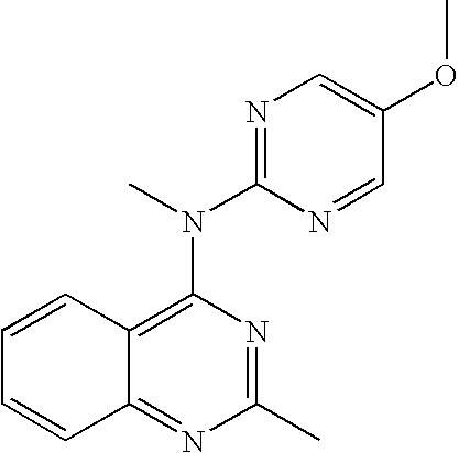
C12=NC(C)=NC(N(C3=NC=C(OC)C=N3)C)=C1C=CC=C2
